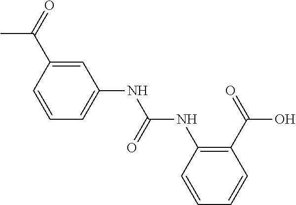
C1=CC=CC(NC(=O)NC2=CC=CC(C(C)=O)=C2)=C1C(=O)O
